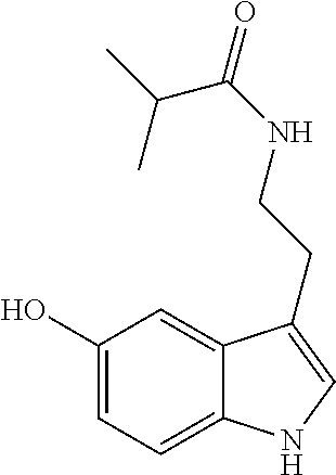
C1(O)=CC=C2C(=C1)C(CCNC(=O)C(C)C)=CN2
